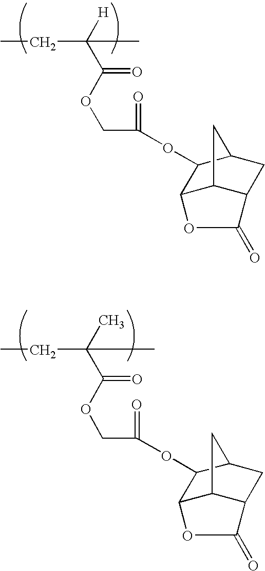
C(C([H])(C)CC)(=O)OCC(=O)OC1C2C3C(CC1C3)C(=O)O2.C(C(=O)OC1C2C3C(CC1C3)C(=O)O2)OC(C(C)(C)CC)=O
